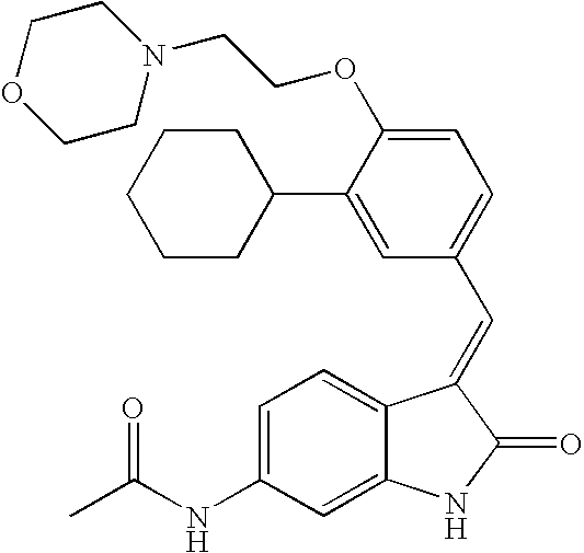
C1=C(NC(C)=O)C=C2C(=C1)C(=CC1=CC=C(OCCN3CCOCC3)C(C3CCCCC3)=C1)C(=O)N2
